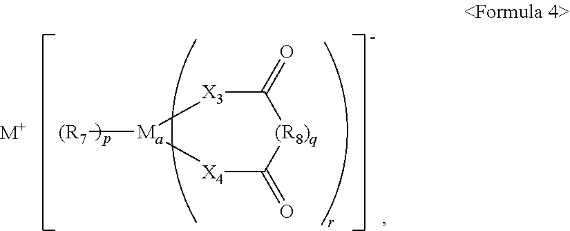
[Ma]1([(R7])[X4]C(=O)[(R8)q]C(=O)[X3]1.[M+]
